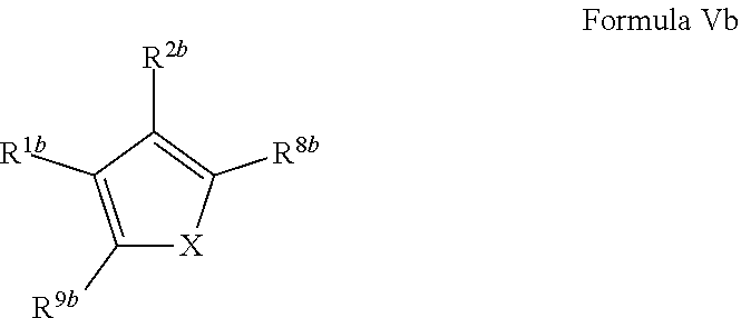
C1([R9b])=C([R1b])C([R2b])=C([R8b])[X]1
